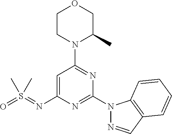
C1=C(N=S(=O)(C)C)N=C(N2N=CC3=C2C=CC=C3)N=C1N1C(C)COCC1
